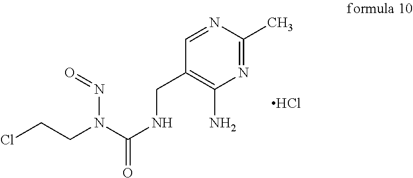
N1=C(C)N=CC(CNC(=O)N(CCCl)N=O)=C1N.Cl
